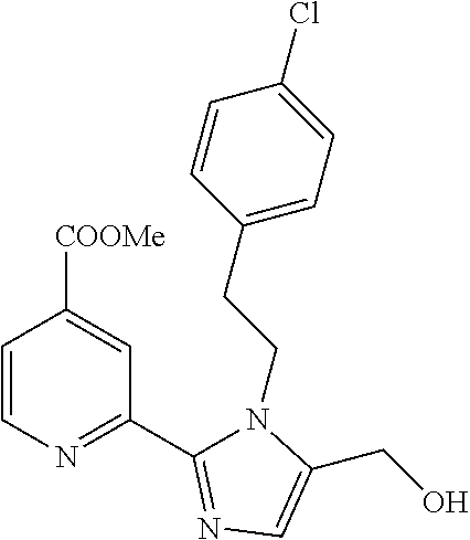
C1=CN=C(C2=NC=C(CO)N2CCC2=CC=C(Cl)C=C2)C=C1[COOMe]
